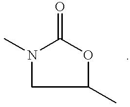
N1(C)CC(C)OC1=O
